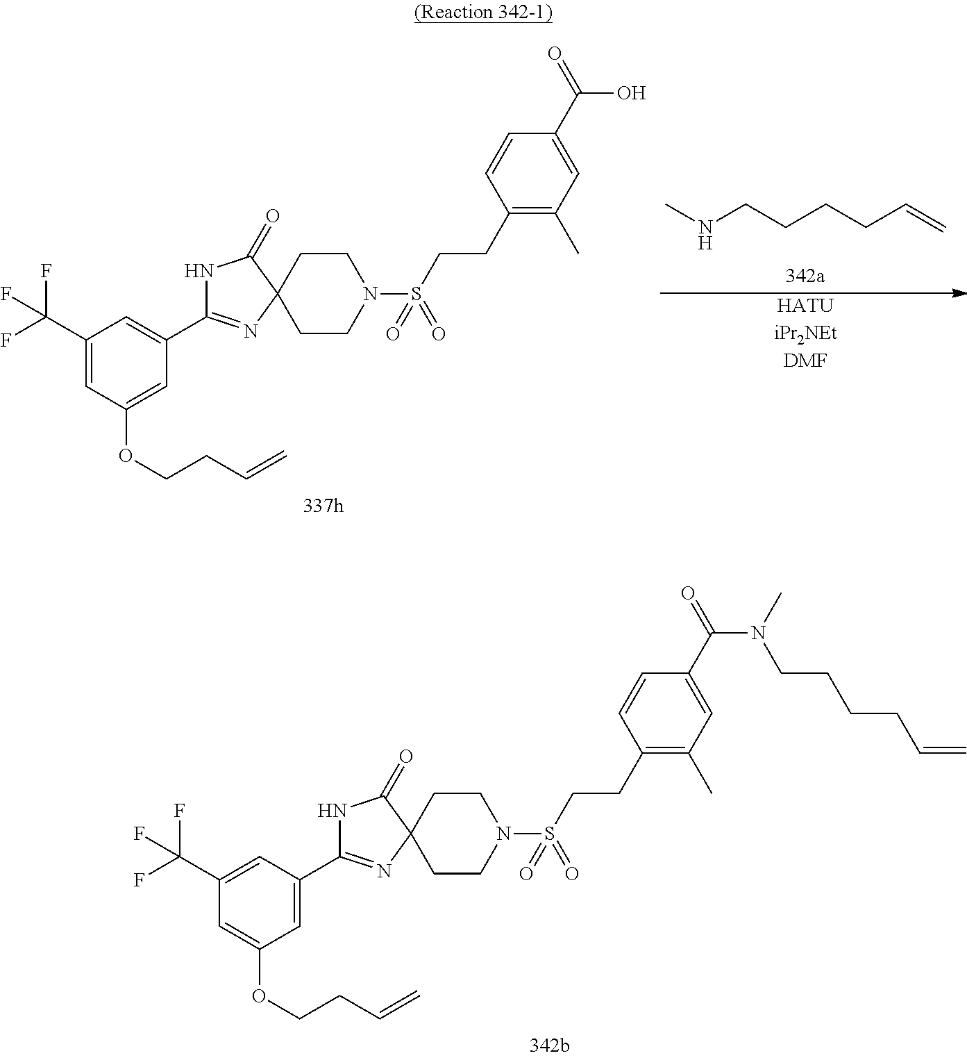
CNCCCCC=C.[HATUiPr2NEtDMF].C1(C(F)(F)F)=CC(OCCC=C)=CC(C2=NC3(C(=O)N2)CCN(S(CCC2=C(C)C=C(C(O)=O)C=C2)(=O)=O)CC3)=C1.C1(C(F)(F)F)=CC(C2=NC3(C(=O)N2)CCN(S(CCC2=C(C)C=C(C(N(CCCCC=C)C)=O)C=C2)(=O)=O)CC3)=CC(OCCC=C)=C1
